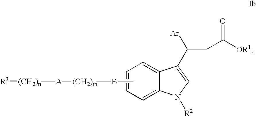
C1=C2C(=CC=C1)C(C(CC([OR1])=O)[Ar])=CN2[R2].CB[(CH2)m][A][(CH2)n][R3]
